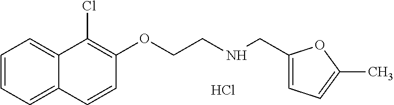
C1=CC=C2C(=C1)C(Cl)=C(OCCNCC1=CC=C(C)O1)C=C2.Cl
